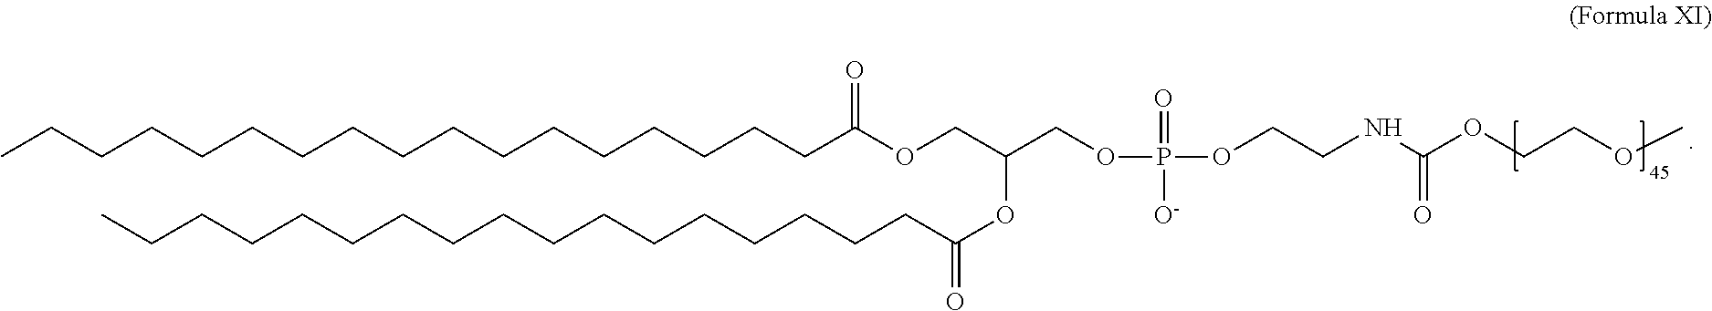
COCCOC(NCCOP(OCC(COC(CCCCCCCCCCCCCCCCC)=O)OC(=O)CCCCCCCCCCCCCCCCC)(=O)[O-])=O
